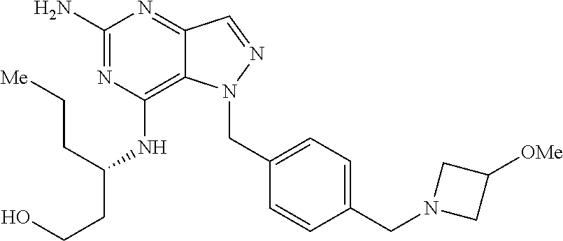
C1(N)=NC(NC(CCO)CC[Me])=C2C(=N1)C=NN2CC1=CC=C(CN2CC([OMe])C2)C=C1
